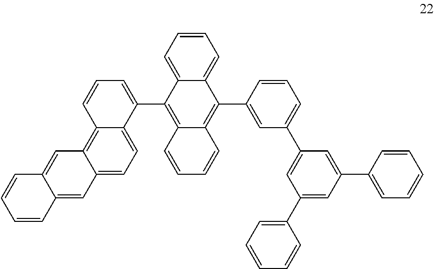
C12=CC3=CC=C4C(=C3C=C1C=CC=C2)C=CC=C4C1=C2C(=C(C3=CC(C4=CC(C5=CC=CC=C5)=CC(C5=CC=CC=C5)=C4)=CC=C3)C3=CC=CC=C13)C=CC=C2
